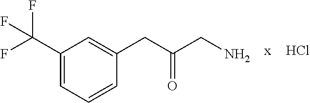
C1(C(F)(F)F)=CC=CC(CC(CN)=O)=C1.Cl
